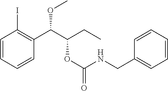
C1=CC=CC(C(C(CC)OC(=O)NCC2=CC=CC=C2)OC)=C1I
